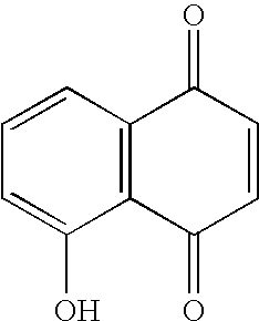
C12=C(C=CC=C1O)C(=O)C=CC2=O
